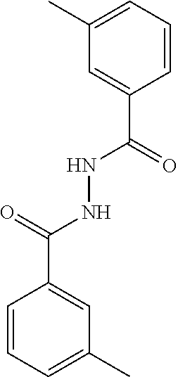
C1(C(NNC(C2=CC(C)=CC=C2)=O)=O)=CC(C)=CC=C1
